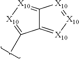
C12=[X10][X10]=[X10]C1=[X10][X10]=C2C
